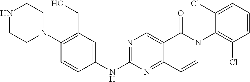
N1CCN(C2=C(CO)C=C(NC3=NC=C4C(=N3)C=CN(C3=C(Cl)C=CC=C3Cl)C4=O)C=C2)CC1
